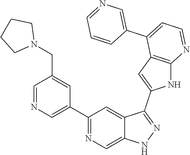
C1(C2=CN=CC(CN3CCCC3)=C2)=NC=C2C(=C1)C(C1=CC3=C(N1)N=CC=C3C1=CN=CC=C1)=NN2
